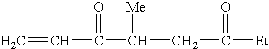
C=CC(C([Me])CC([Et])=O)=O
